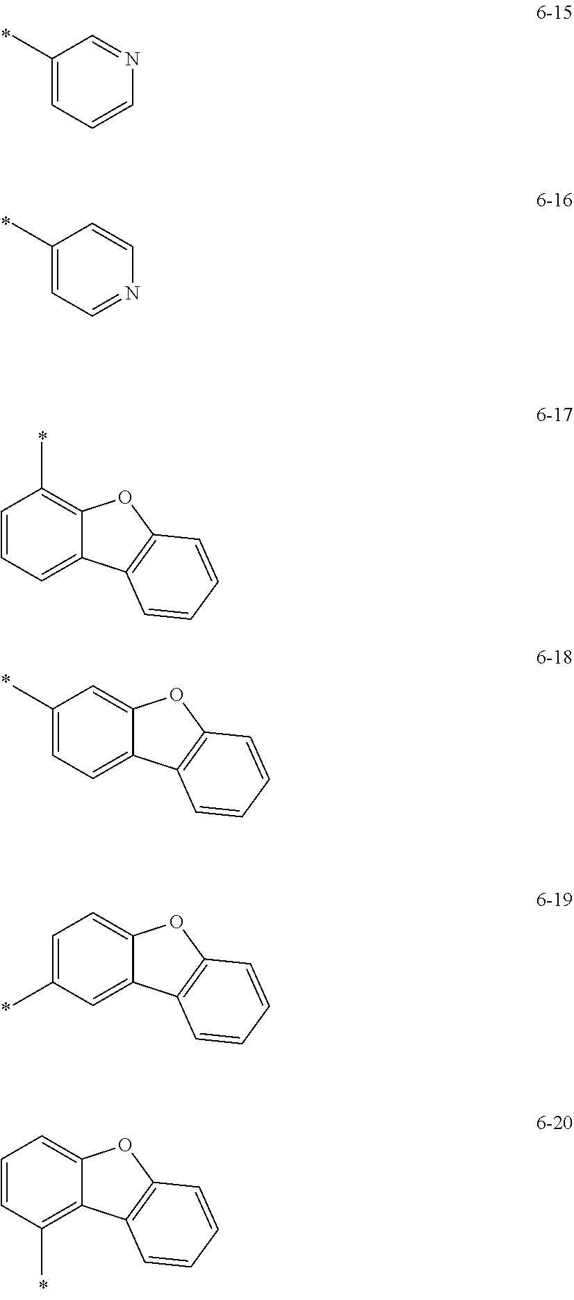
C1(C)=CC=CN=C1.C1(C)=CC=NC=C1.C1=CC=C2C(=C1C)OC1=C2C=CC=C1.C1(C)=CC=C2C(=C1)OC1=C2C=CC=C1.C1=C(C)C=C2C(=C1)OC1=C2C=CC=C1.C1=CC(C)=C2C(=C1)OC1=C2C=CC=C1
